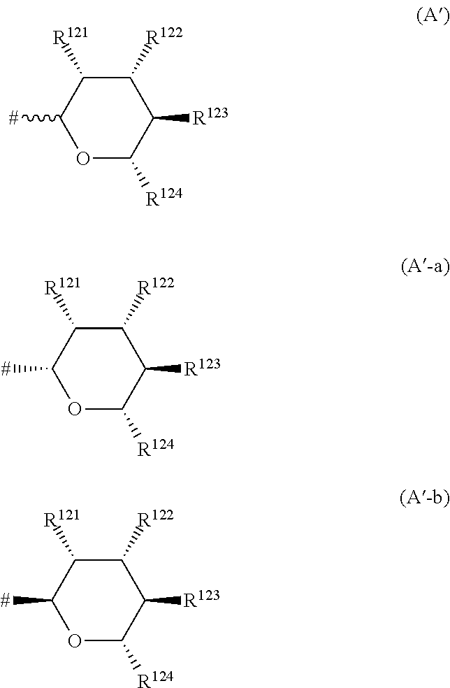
O1C([R124])C([R123])C([R122])C([R121])C1[#].O1C([R124])C([R123])C([R122])C([R121])C1[#].O1C([R124])C([R123])C([R122])C([R121])C1[#]
